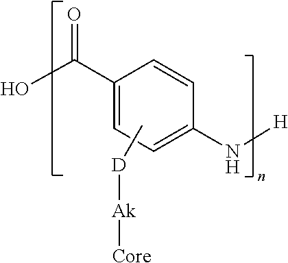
C[D][Ak][Core].C1(C(O)=O)=CC=C(N[H])C=C1
